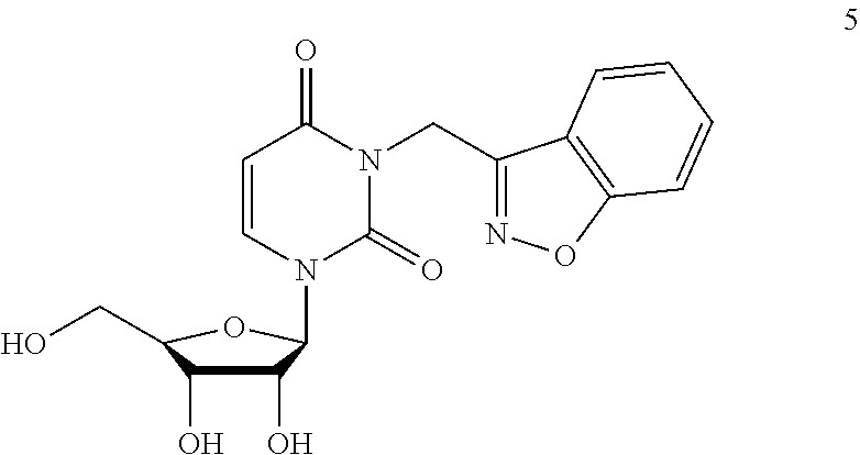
C1(O)C(O)C(CO)OC1N1C(=O)N(CC2=NOC3=C2C=CC=C3)C(=O)C=C1
